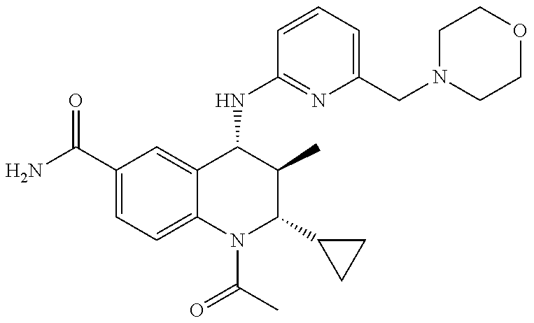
C1(C(=O)N)=CC=C2C(=C1)C(NC1=NC(CN3CCOCC3)=CC=C1)C(C)C(C1CC1)N2C(C)=O
